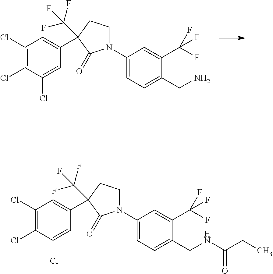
N1(C2=CC=C(CN)C(C(F)(F)F)=C2)CCC(C2=CC(Cl)=C(Cl)C(Cl)=C2)(C(F)(F)F)C1=O.N1(C2=CC=C(CNC(=O)CC)C(C(F)(F)F)=C2)CCC(C2=CC(Cl)=C(Cl)C(Cl)=C2)(C(F)(F)F)C1=O
